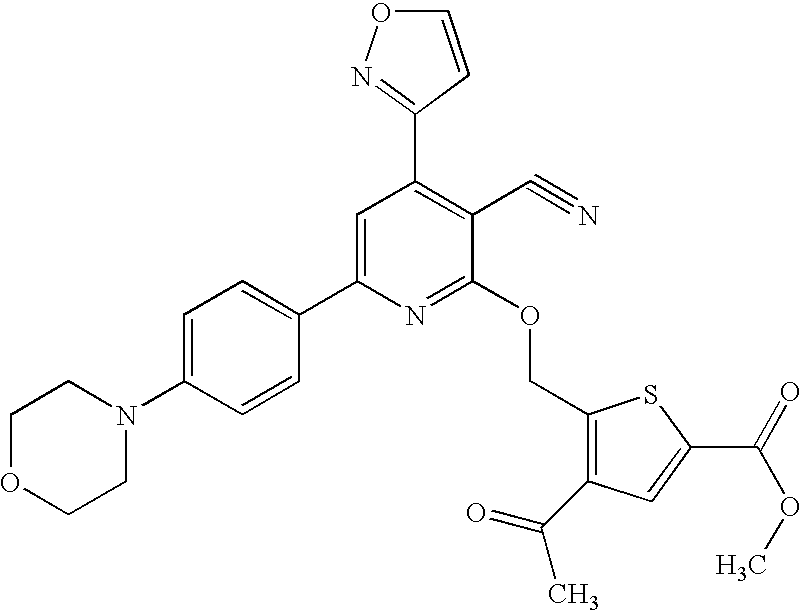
C1OCCN(C2=CC=C(C3=CC(C4=NOC=C4)=C(C#N)C(OCC4=C(C(=O)C)C=C(C(=O)OC)S4)=N3)C=C2)C1
